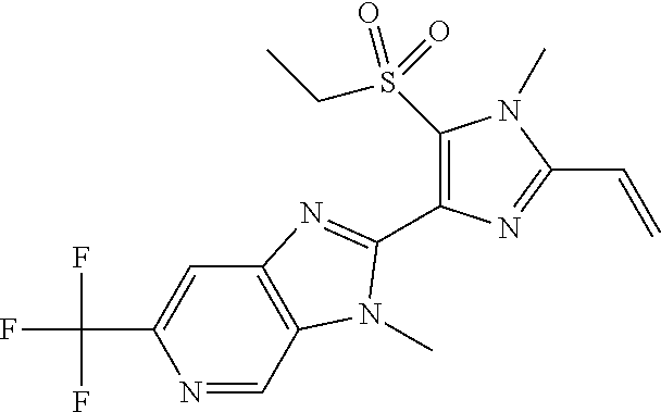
N1=CC2=C(C=C1C(F)(F)F)N=C(C1=C(S(CC)(=O)=O)N(C)C(C=C)=N1)N2C
